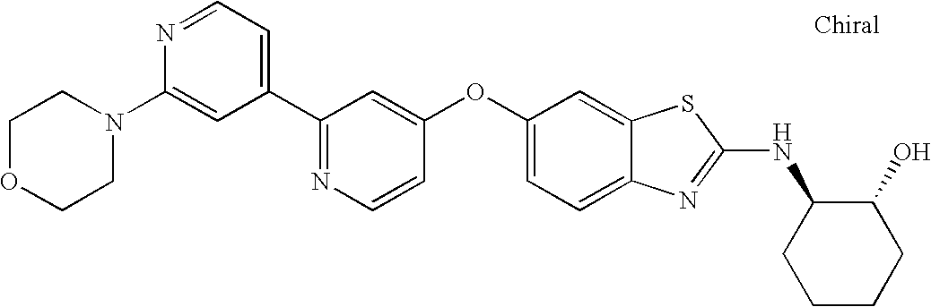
N1=C(C2=CC=NC(N3CCOCC3)=C2)C=C(OC2=CC=C3C(=C2)SC(NC2CCCCC2O)=N3)C=C1
